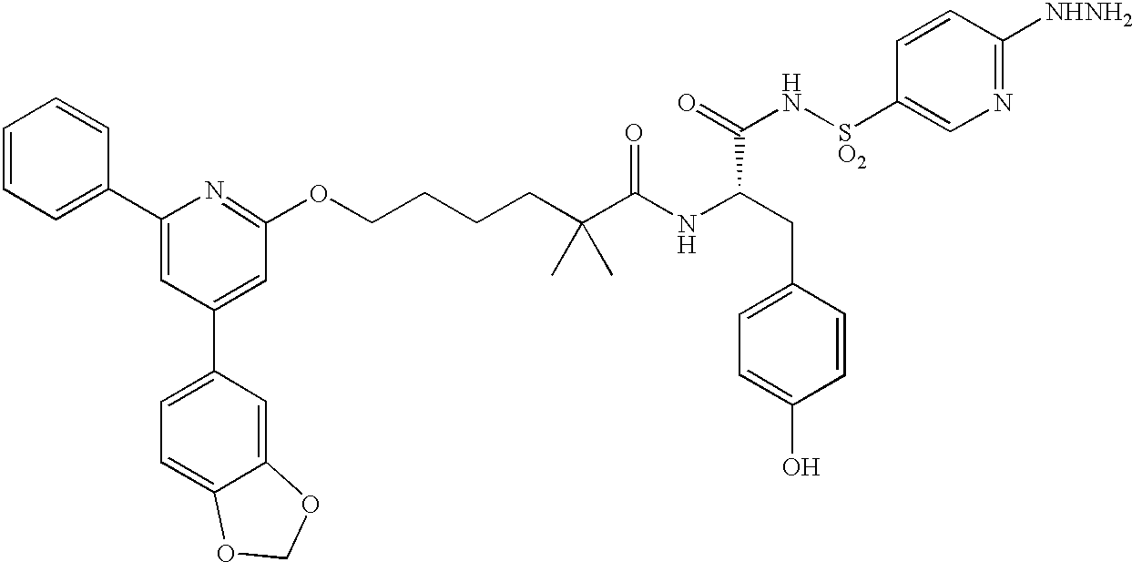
C1=CC=C(C2=CC(C3=CC=C4C(=C3)OCO4)=CC(OCCCCC(C(NC(CC3=CC=C(O)C=C3)C(N[SO2]C3=CN=C([NHNH2])C=C3)=O)=O)(C)C)=N2)C=C1
